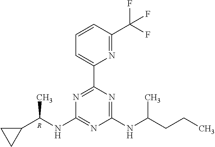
N1=C(C2=CC=CC(C(F)(F)F)=N2)N=C(NC(CCC)C)N=C1NC(C1CC1)C.[R]
